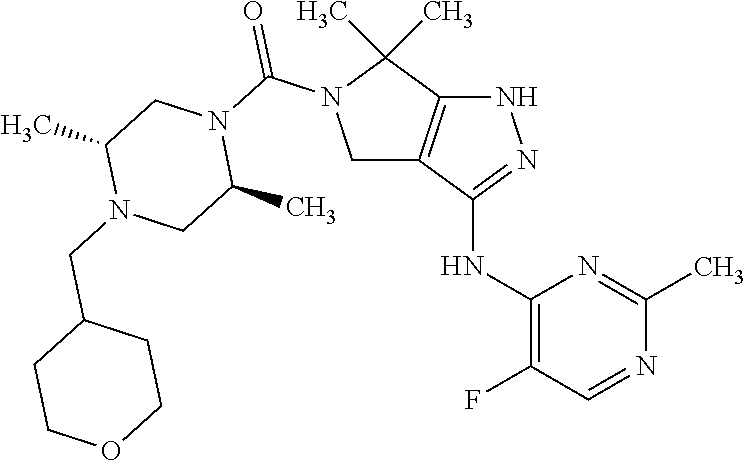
C1(NC2=NNC3=C2CN(C(N2CC(C)N(CC4CCOCC4)CC2C)=O)C3(C)C)=C(F)C=NC(C)=N1
